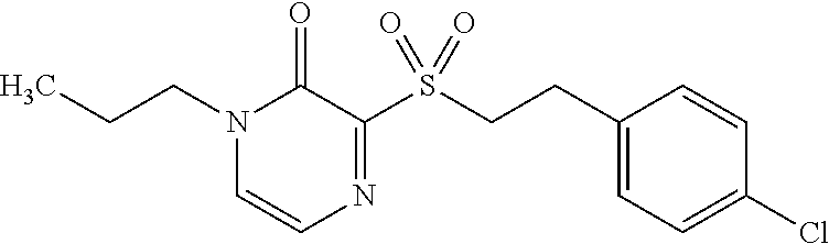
C(CS(C1=NC=CN(CCC)C1=O)(=O)=O)C1=CC=C(Cl)C=C1
